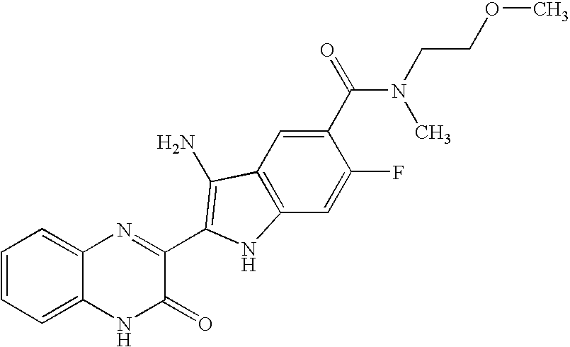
C1=C2C(=CC=C1)N=C(C1=C(N)C3=C(C=C(F)C(C(N(CCOC)C)=O)=C3)N1)C(=O)N2
